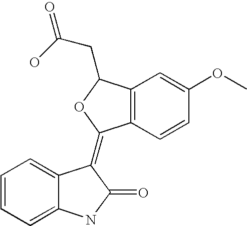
C1=CC=C2C(=C1)C(=C1C3=C(C(CC(=O)O)O1)C=C(OC)C=C3)C(=O)N2
